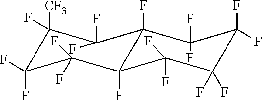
C1(F)([CF3])C(F)(F)C(F)(F)C2(F)C(F)(C1(F)F)C(F)(F)C(F)(F)C(F)(F)C2(F)F
